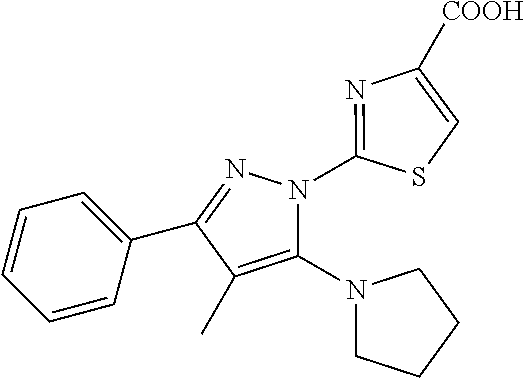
C1=CC=C(C2=NN(C3=NC([COOH])=CS3)C(N3CCCC3)=C2C)C=C1
